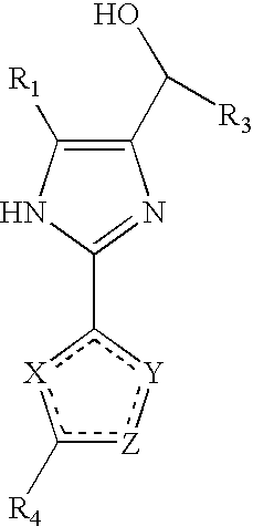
C1([R1])=C(C([R3])O)N=C(c2[X]c([R4])[Z]:[Y]2)N1
